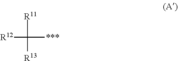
[R12]C([***])([R11])[R13]
